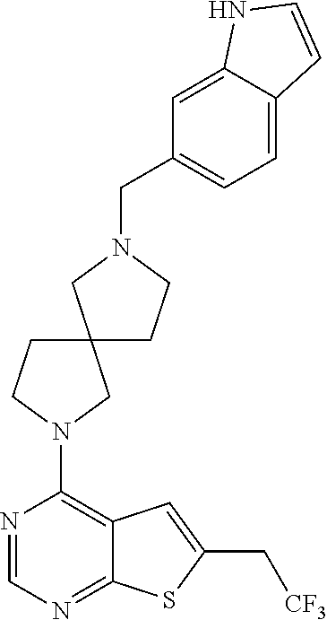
N1=CN=C2C(=C1N1CCC3(C1)CCN(CC1=CC=C4C(=C1)NC=C4)C3)C=C(C[CF3])S2
